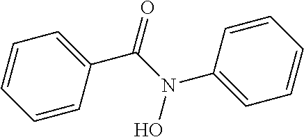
C1=CC=CC(C(N(O)C2=CC=CC=C2)=O)=C1
